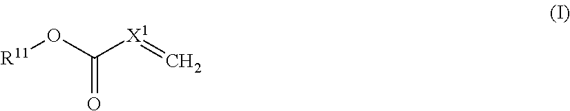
[R11]OC([X1]=C)=O
